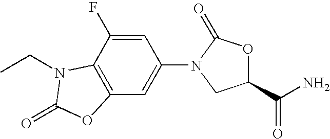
C12=C(C=C(N3C(=O)OC(C(N)=O)C3)C=C1F)OC(=O)N2CC
